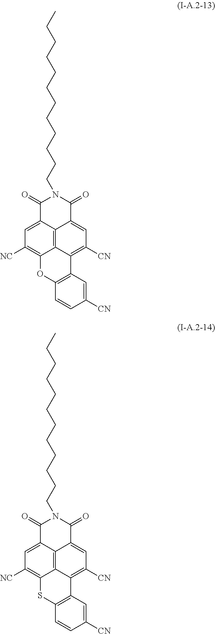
C(N1C(=O)C2=CC([NC])=C3C4=C2C(=CC([CN])=C4C2=C(C=CC([CN])=C2)O3)C1=O)CCCCCCCCCCC.C(N1C(=O)C2=CC([NC])=C3C4=C2C(=CC([CN])=C4C2=C(C=CC([CN])=C2)S3)C1=O)CCCCCCCCCCC
